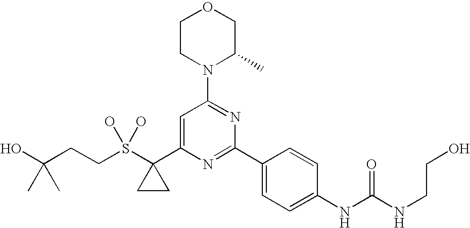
C1CN(C2=NC(C3=CC=C(NC(NCCO)=O)C=C3)=NC(C3(S(O)(O)CCC(O)(C)C)CC3)=C2)C(C)CO1
